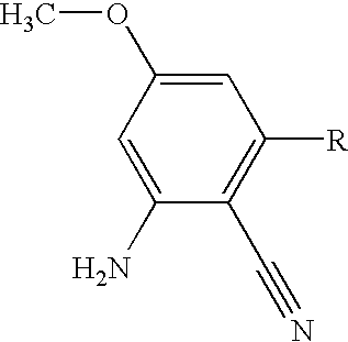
C1=C(OC)C=C(N)C(C#N)=C1[R]
